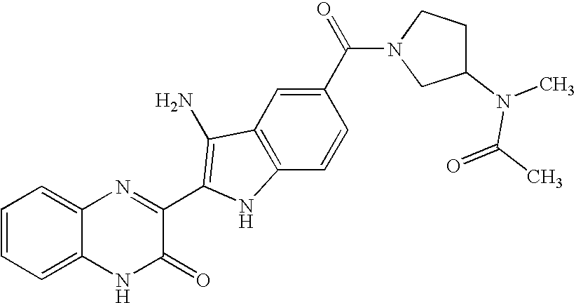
C1=C2C(=CC=C1)N=C(C1=C(N)C3=C(C=CC(C(=O)N4CC(N(C)C(C)=O)CC4)=C3)N1)C(=O)N2
